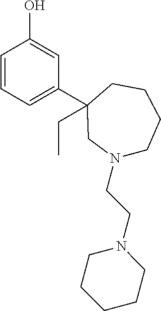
C1=CC=C(C2(CC)CCCCN(CCN3CCCCC3)C2)C=C1O
